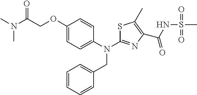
C1(OCC(N(C)C)=O)=CC=C(N(C2=NC(C(NS(C)(=O)=O)=O)=C(C)S2)CC2=CC=CC=C2)C=C1
